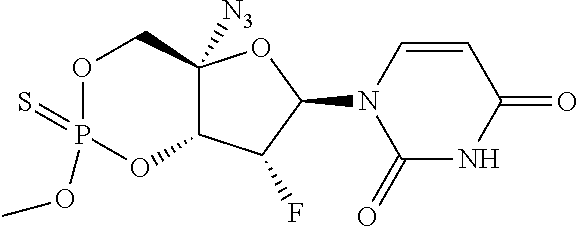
N1(C2OC3([N3])C(C2F)OP(=S)(OC)OC3)C(=O)NC(=O)C=C1
